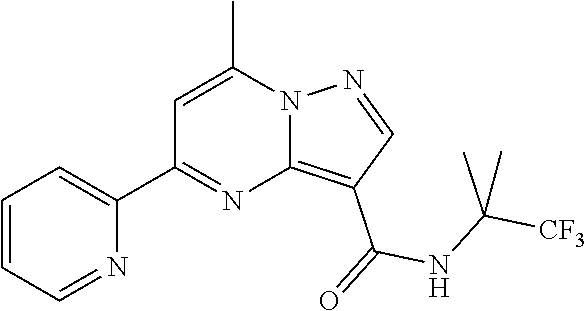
C12=C(C(=O)NC([CF3])(C)C)C=NN1C(C)=CC(C1=CC=CC=N1)=N2
